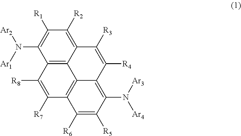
C1([R6])=C([R5])C(N([Ar3])[Ar4])=C2C3=C1C([R7])=C([R8])C1=C3C(=C([R2])C([R1])=C1N([Ar1])[Ar2])C([R3])=C2[R4]
